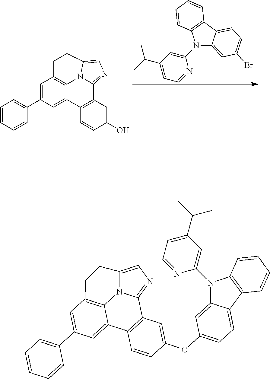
N1(C2=CC(C(C)C)=CC=N2)C2=CC(Br)=CC=C2C2=C1C=CC=C2.C1=C(C2=CC=CC=C2)C=C2C3=C1CCC1=CN=C(C4=C2C=CC(O)=C4)N31.C12=CN=C3N1C1=C(C=C(C4=CC=CC=C4)C=C1C1=C3C=C(OC3=CC=C4C(=C3)N(C3=CC(C(C)C)=CC=N3)C3=C4C=CC=C3)C=C1)CC2
